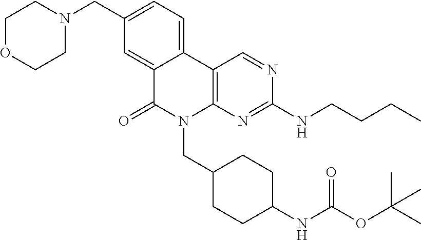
C12=CC(CN3CCOCC3)=CC=C1C1=C(N(CC3CCC(NC(OC(C)(C)C)=O)CC3)C2=O)N=C(NCCCC)N=C1
